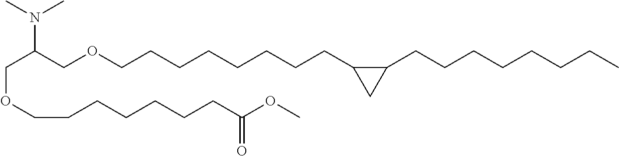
C(C(COCCCCCCCCC1C(CCCCCCCC)C1)N(C)C)OCCCCCCCC(OC)=O
